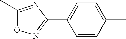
C1=CC(C)=CC=C1C1=NOC(C)=N1
